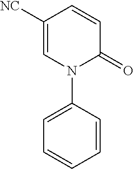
C1([NC])=CN(C2=CC=CC=C2)C(=O)C=C1
